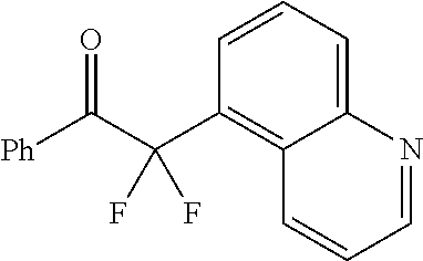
C12=CC=CC(C(C([Ph])=O)(F)F)=C1C=CC=N2
